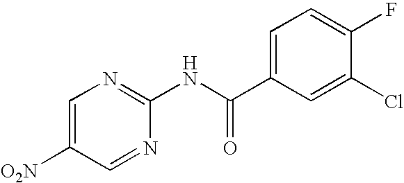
C1=C([O2N])C=NC(NC(C2=CC=C(F)C(Cl)=C2)=O)=N1
